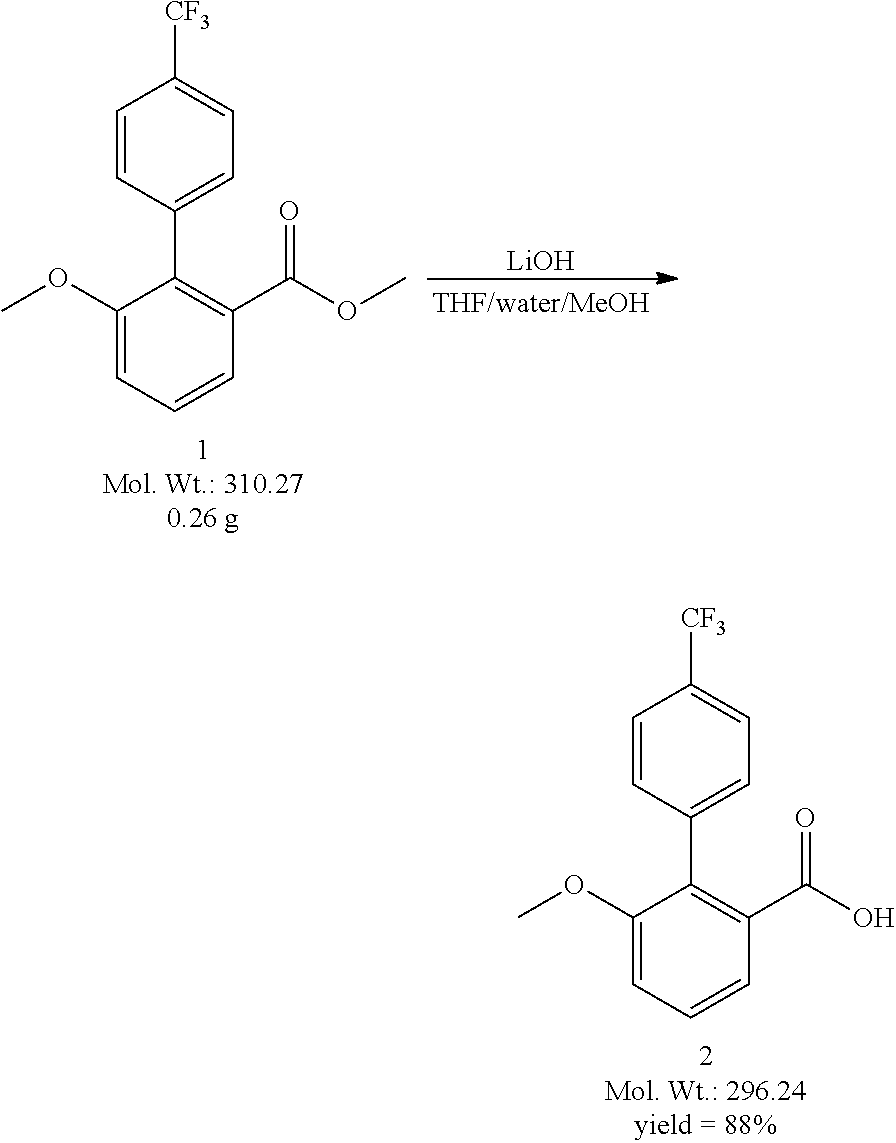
C1(OC)=CC=CC(C(OC)=O)=C1C1=CC=C([CF3])C=C1.[LiOH].C1(OC)=CC=CC(C(O)=O)=C1C1=CC=C([CF3])C=C1
